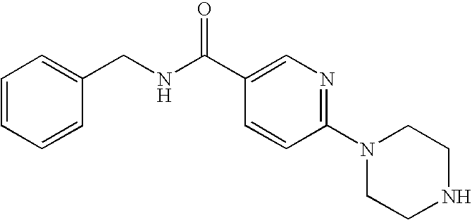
C1=C(CNC(C2=CN=C(N3CCNCC3)C=C2)=O)C=CC=C1
